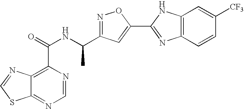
C12=NC=NC(C(=O)NC(C3=NOC(C4=NC5=C(N4)C=C([CF3])C=C5)=C3)C)=C1N=CS2
